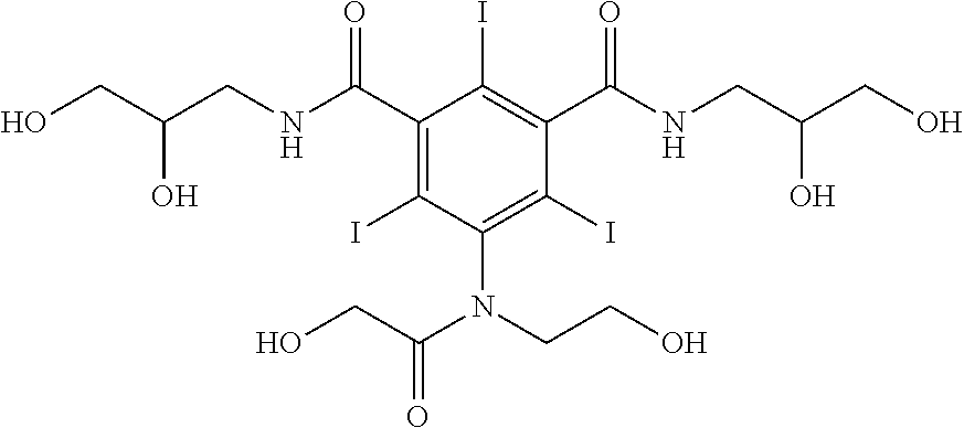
C(C(CNC(C1=C(I)C(N(C(CO)=O)CCO)=C(I)C(C(NCC(CO)O)=O)=C1I)=O)O)O
